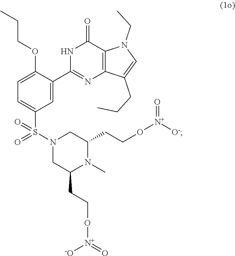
N1C(C2=CC(S(N3CC(CCO[N+]([-O])=O)N(C)C(CCO[N+](=O)[O-])C3)(=O)=O)=CC=C2OCCC)=NC2=C(C1=O)N(CC)C=C2CCC
